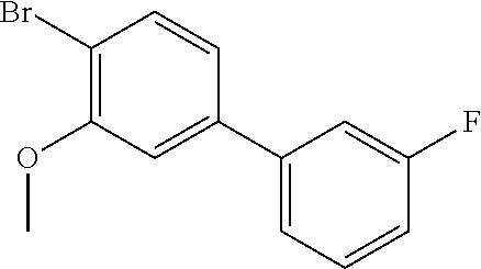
C1(Br)=C(OC)C=C(C2=CC=CC(F)=C2)C=C1
